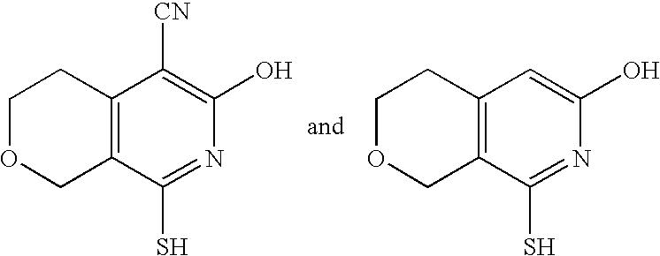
C12=C(C(S)=NC(O)=C1[CN])COCC2.C12=C(C(S)=NC(O)=C1)COCC2
